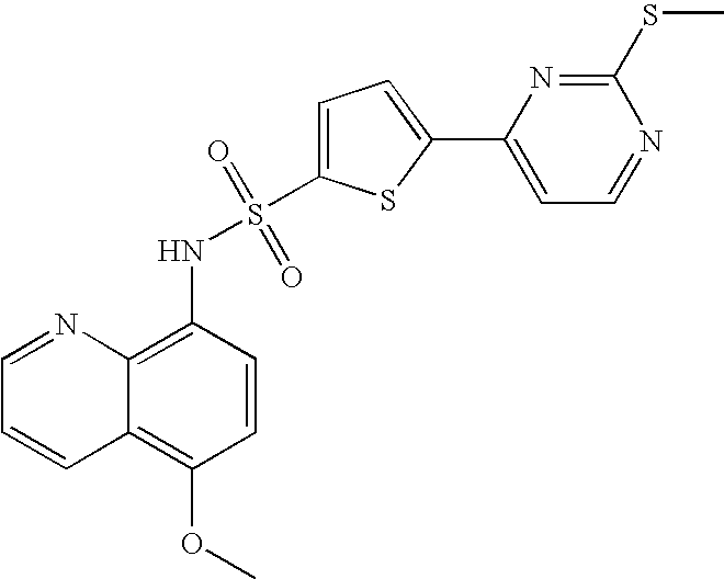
C1=NC2=C(NS(=O)(=O)C3=CC=C(C4=CC=NC(SC)=N4)S3)C=CC(OC)=C2C=C1
